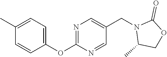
C1(C)=CC=C(OC2=NC=C(CN3C(C)COC3=O)C=N2)C=C1
